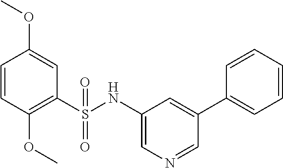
C1=CC(OC)=C(S(NC2=CN=CC(C3=CC=CC=C3)=C2)(=O)=O)C=C1OC
